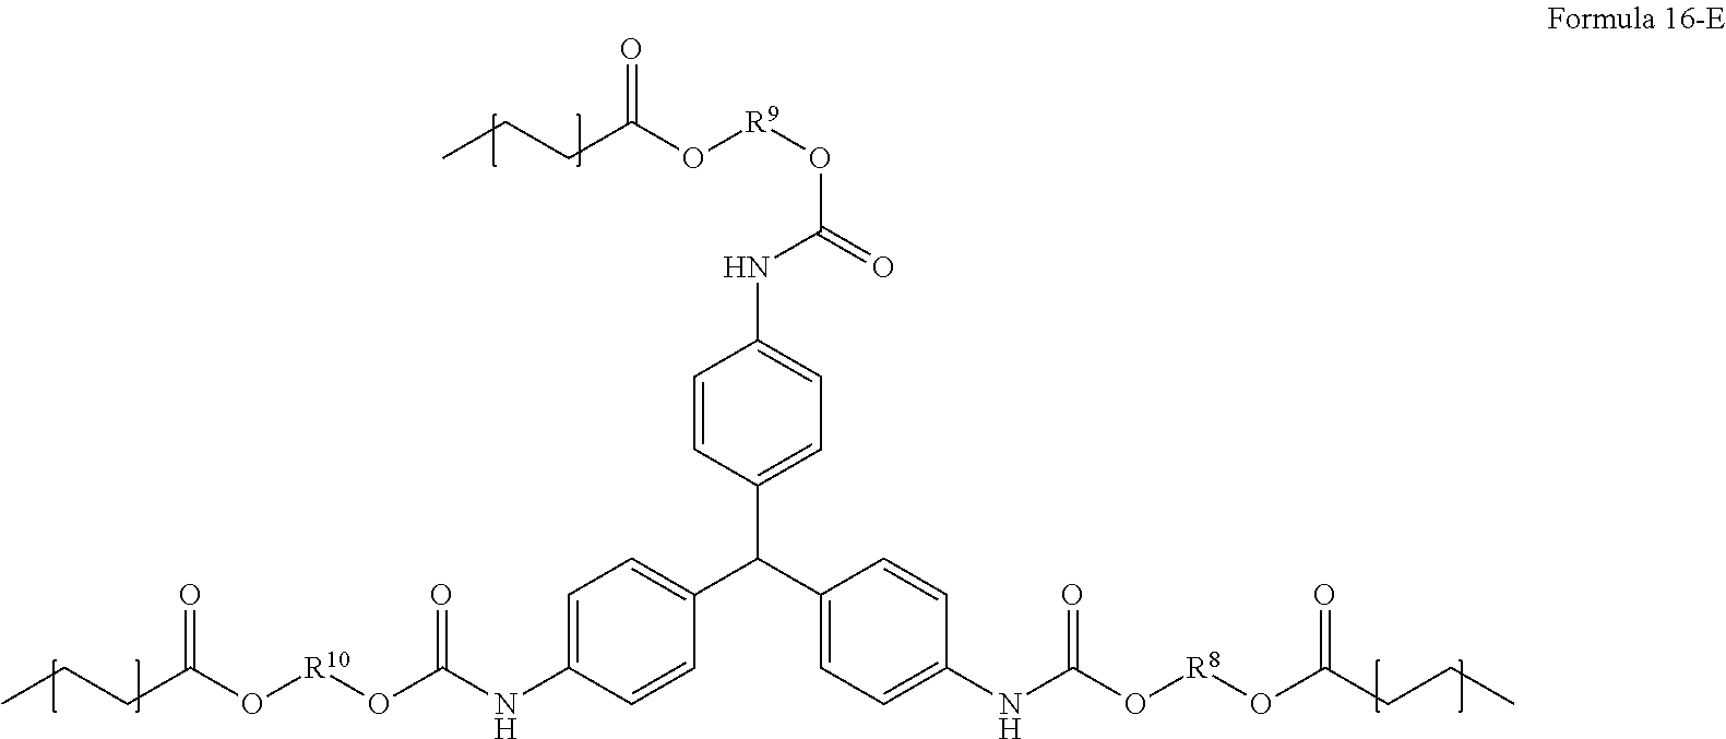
CCCC(O[R9]OC(=O)NC1=CC=C(C(C2=CC=C(NC(O[R8]OC(CCC)=O)=O)C=C2)C2=CC=C(NC(O[R10]OC(CCC)=O)=O)C=C2)C=C1)=O
